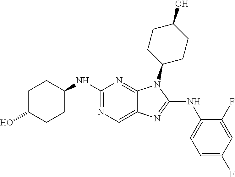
N1=C(NC2=CC=C(F)C=C2F)N(C2CCC(O)CC2)C2=NC(NC3CCC(O)CC3)=NC=C12
